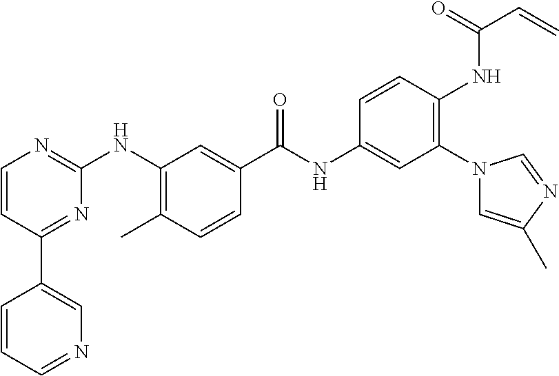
C1(C2=CN=CC=C2)=NC(NC2=C(C)C=CC(C(NC3=CC(N4C=C(C)N=C4)=C(NC(C=C)=O)C=C3)=O)=C2)=NC=C1
